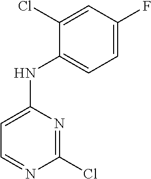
C1=C(F)C=C(Cl)C(NC2=CC=NC(Cl)=N2)=C1
